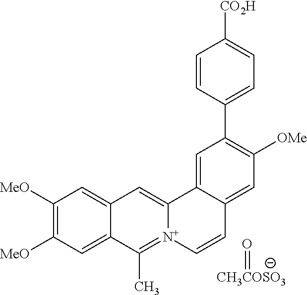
C1([MeO])=C([MeO])C=C2C(=C1)C=C1[N+](=C2C)C=CC2=CC([OMe])=C(C3=CC=C([CO2H])C=C3)C=C12.[CH3COSO3]=O
